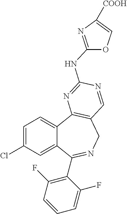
C1=C(Cl)C=C2C(=C1)C1=C(CN=C2C2=C(F)C=CC=C2F)C=NC(NC2=NC([COOH])=CO2)=N1
